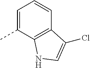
C1=C(C)C2=C(C=C1)C(Cl)=CN2
